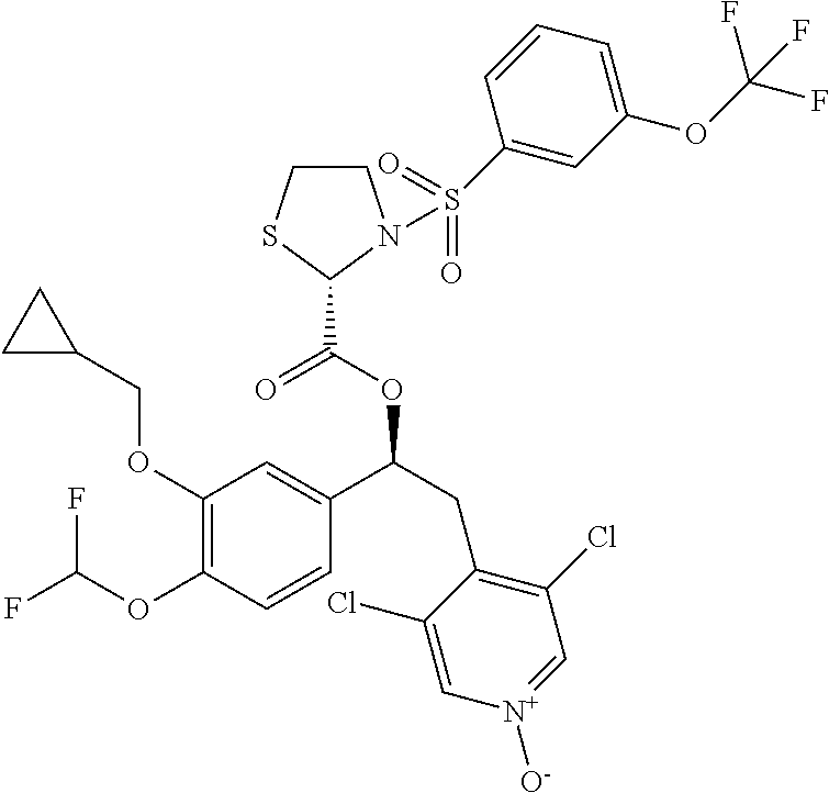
C1(OCC2CC2)=C(OC(F)F)C=CC(C(CC2=C(Cl)C=[N+]([O-])C=C2Cl)OC(=O)C2SCCN2S(C2=CC(OC(F)(F)F)=CC=C2)(=O)=O)=C1
